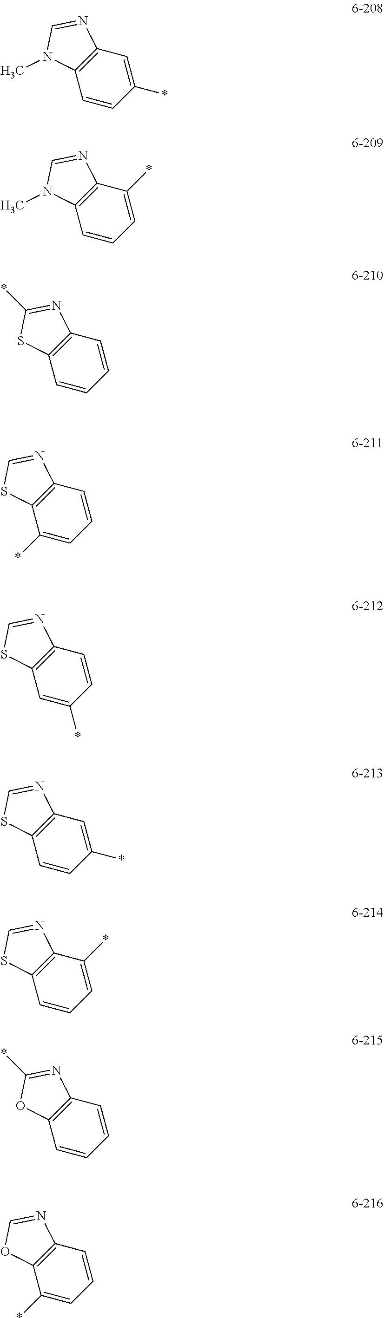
C1=C(*)C=CC2=C1N=CN2C.C1(*)=CC=CC2=C1N=CN2C.C1=CC=CC2=C1N=C(*)S2.C1=CC=C(*)C2=C1N=CS2.C1=CC(*)=CC2=C1N=CS2.C1=C(*)C=CC2=C1N=CS2.C1(*)=CC=CC2=C1N=CS2.C1=CC=CC2=C1N=C(*)O2.C1=CC=C(*)C2=C1N=CO2
